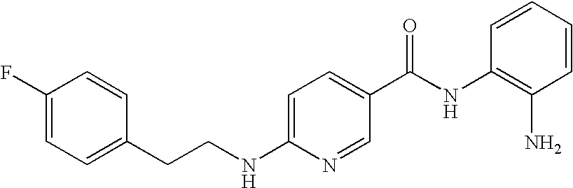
N(C1=CC=C(C(NC2=C(N)C=CC=C2)=O)C=N1)CCC1=CC=C(F)C=C1
